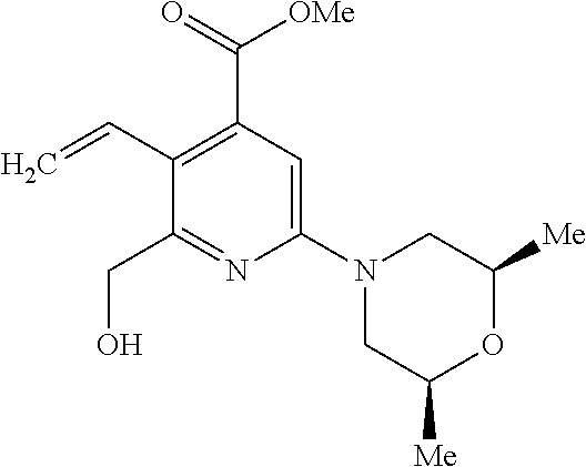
C1(C=C)=C(C(=O)[OMe])C=C(N2CC([Me])OC([Me])C2)N=C1CO
